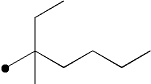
CC(CCCC)(C)CC
